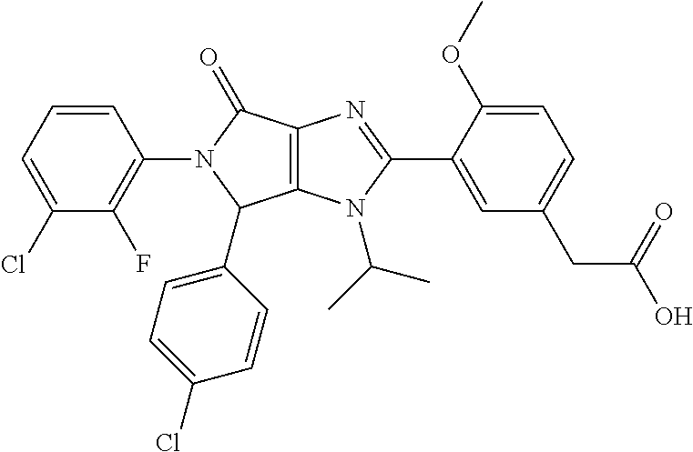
C12=C(N(C(C)C)C(C3=CC(CC(O)=O)=CC=C3OC)=N1)C(C1=CC=C(Cl)C=C1)N(C1=C(F)C(Cl)=CC=C1)C2=O
